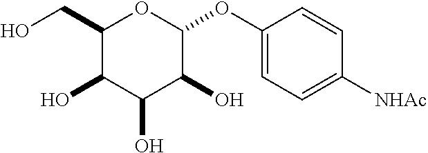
OC1C(O)C(O)C(OC2=CC=C([NHAc])C=C2)OC1CO
